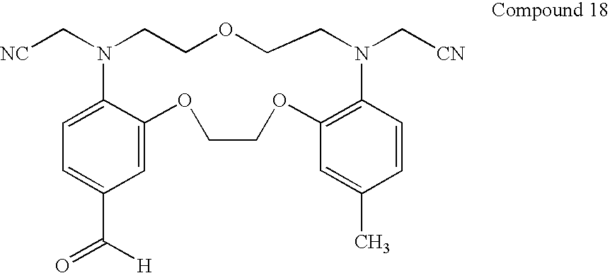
C1=C(C(=O)[H])C=C2C(=C1)N(C[NC])CCOCCN(C[CN])C1=C(OCCO2)C=C(C)C=C1
